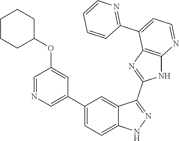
C1(C2=CC=C3C(=C2)C(C2=NC4=C(N2)N=CC=C4C2=NC=CC=C2)=NN3)=CN=CC(OC2CCCCC2)=C1
